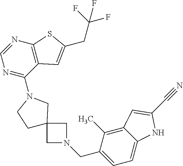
C1=NC2=C(C(N3CC4(CC3)CN(CC3=CC=C5C(=C3C)C=C(C#N)N5)C4)=N1)C=C(CC(F)(F)F)S2
